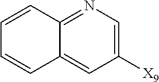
C1=CC2=NC=C([X9])C=C2C=C1
